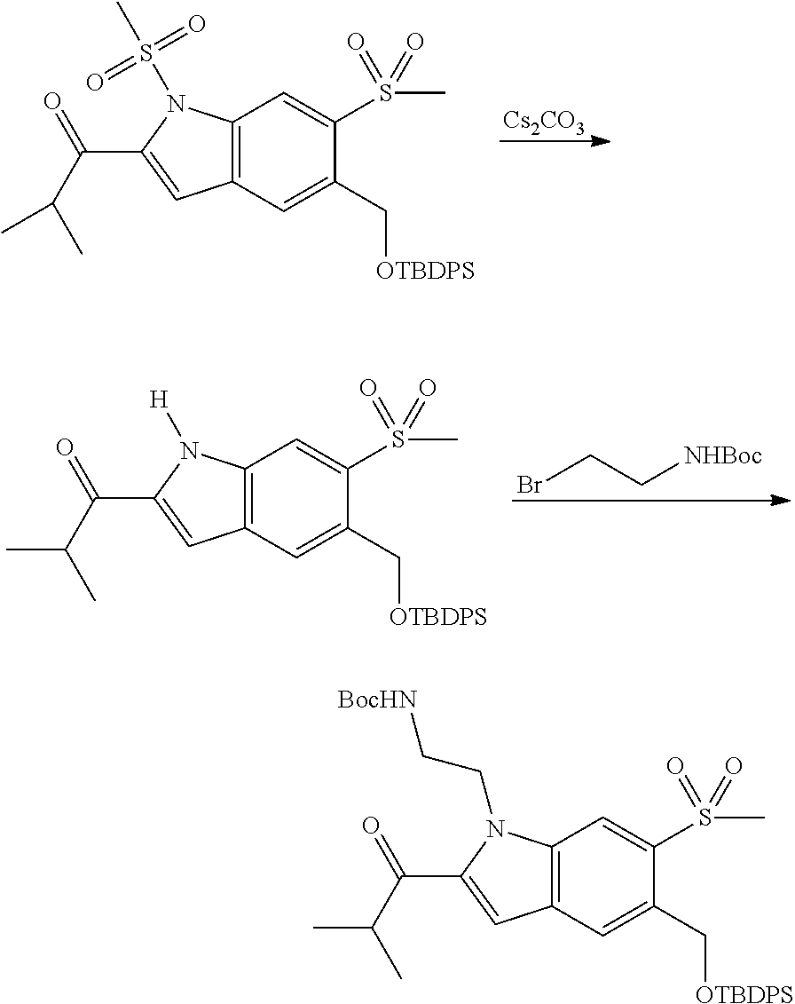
[Cs2CO3].C12=C(N(S(C)(=O)=O)C(C(C(C)C)=O)=C1)C=C(S(C)(=O)=O)C(C[OTBDPS])=C2.C12=C(N([H])C(C(C(C)C)=O)=C1)C=C(S(C)(=O)=O)C(C[OTBDPS])=C2.BrCC[NHBoc].C12=C(N(CC[BocHN])C(C(C(C)C)=O)=C1)C=C(S(C)(=O)=O)C(C[OTBDPS])=C2
